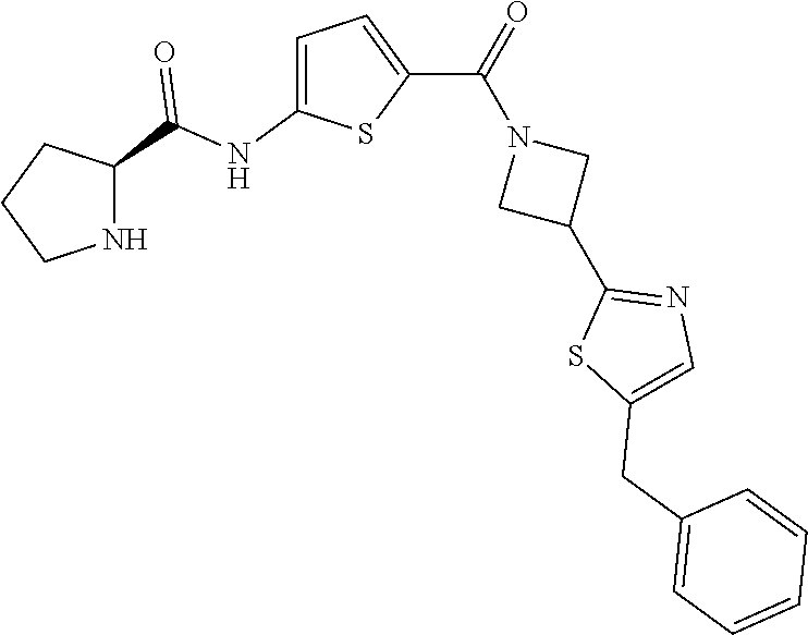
C1CNC(C(NC2=CC=C(C(=O)N3CC(C4=NC=C(CC5=CC=CC=C5)S4)C3)S2)=O)C1
